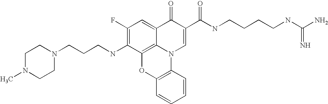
C1(F)=C(NCCCN2CCN(C)CC2)C2=C3C(=C1)C(=O)C(C(NCCCCNC(N)=N)=O)=CN3C1=C(O2)C=CC=C1
